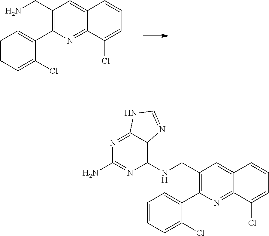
C(C1=C(C2=CC=CC=C2Cl)N=C2C(=C1)C=CC=C2Cl)NC1=C2C(=NC(N)=N1)NC=N2.C(C1=C(C2=CC=CC=C2Cl)N=C2C(=C1)C=CC=C2Cl)N
